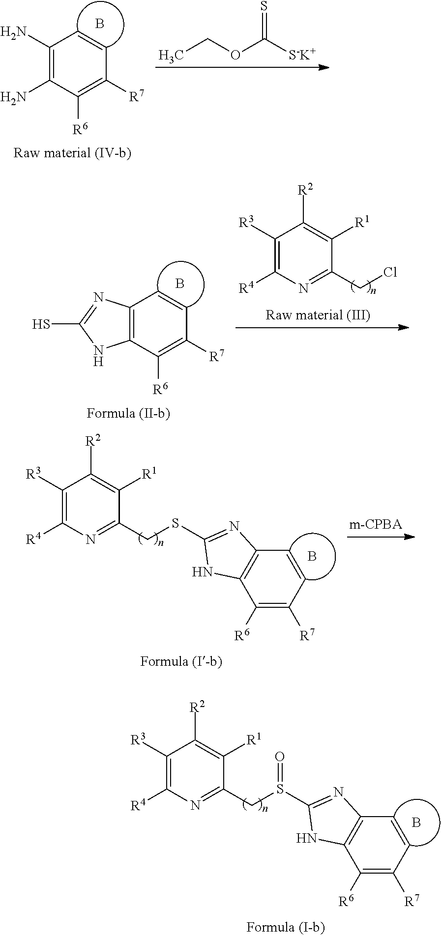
C1(N)=C(N)C([R6])=C([R7])C=C1.B.CCOC([S-K+])=S.C12=C(C([R6])=C([R7])C=C1)NC(S)=N2.B.C1([R3])=C([R4])N=C(CCl)C([R1])=C1[R2].C1([R3])=C([R4])N=C(CSC2=NC3=C(C([R6])=C([R7])C=C3)N2)C([R1])=C1[R2].B.C1([R3])=C([R4])N=C(CS(C2=NC3=C(C([R6])=C([R7])C=C3)N2)=O)C([R1])=C1[R2].B
